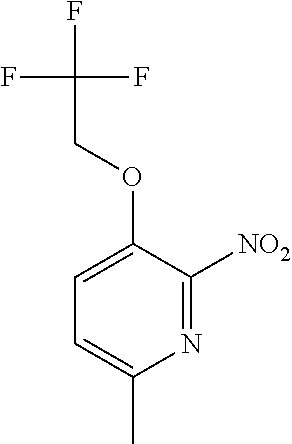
N1=C([NO2])C(OCC(F)(F)F)=CC=C1C
